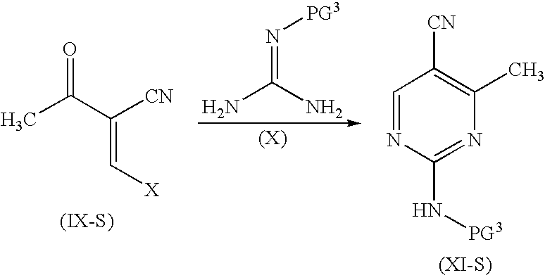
N(=C(N)N)[PG3].CC(C([CN])=C[X])=O.C1=NC(N[PG3])=NC(C)=C1[CN]
